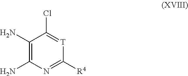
C1(N)=C(N)N=C([R4])[T]=C1Cl
